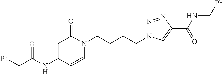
C1=C(NC(C[Ph])=O)C=CN(CCCCN2N=NC(C(NC[Ph])=O)=C2)C1=O
